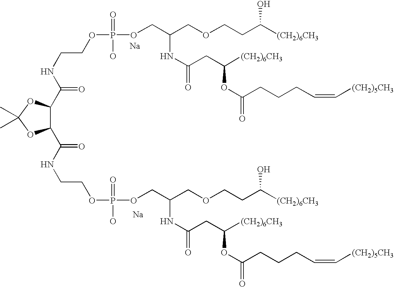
[Na].[Na].N(CCOP(OCC(COCCC([(CH2)6CH3])O)NC(=O)CC([(CH2)6CH3])OC(CCCC=C[(CH2)5CH3])=O)(=O)O)C(=O)C1C(C(NCCOP(O)(=O)OCC(COCCC([(CH2)6CH3])O)NC(=O)CC([(CH2)6CH3])OC(CCCC=C[(CH2)5CH3])=O)=O)OC(C)(C)O1
